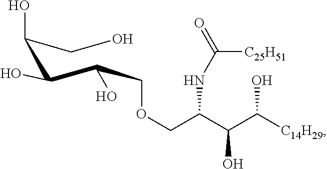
OCC(O)C(O)C(COCC(C(C([C14H29])O)O)NC(=O)[C25H51])O
